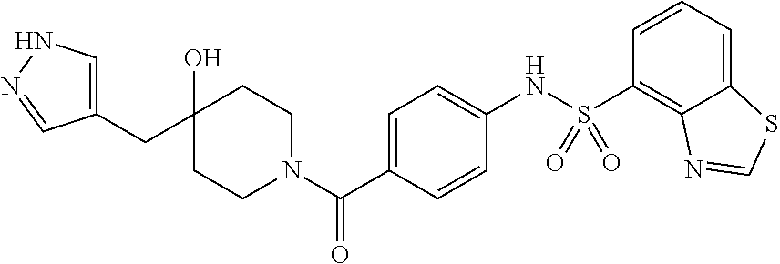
C1(CC2(O)CCN(C(=O)C3=CC=C(NS(C4=C5C(=CC=C4)SC=N5)(=O)=O)C=C3)CC2)=CNN=C1
